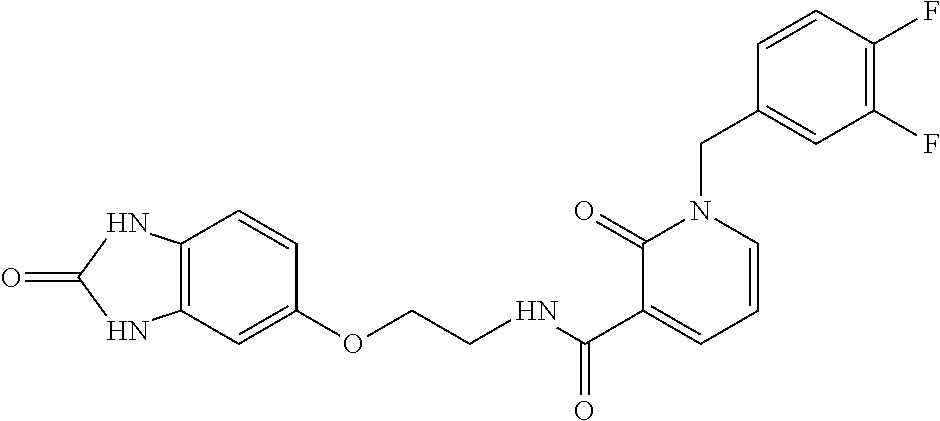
C12=C(C=C(OCCNC(C3=CC=CN(CC4=CC(F)=C(F)C=C4)C3=O)=O)C=C1)NC(=O)N2
